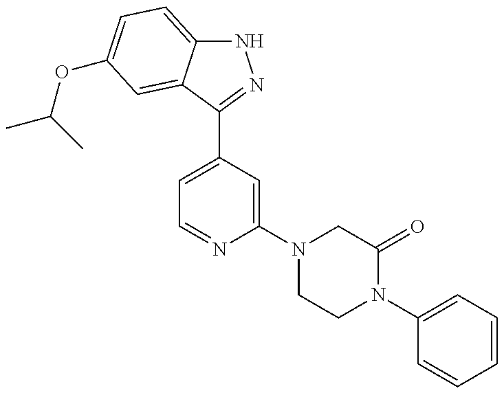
N1C2=CC=C(OC(C)C)C=C2C(C2=CC=NC(N3CCN(C4=CC=CC=C4)C(=O)C3)=C2)=N1
